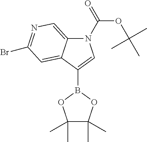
N1(C(=O)OC(C)(C)C)C2=CN=C(Br)C=C2C(B2OC(C)(C)C(C)(C)O2)=C1
